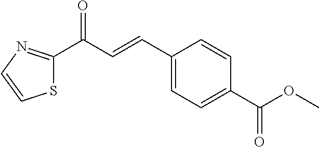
S1C(C(C=CC2=CC=C(C(OC)=O)C=C2)=O)=NC=C1
